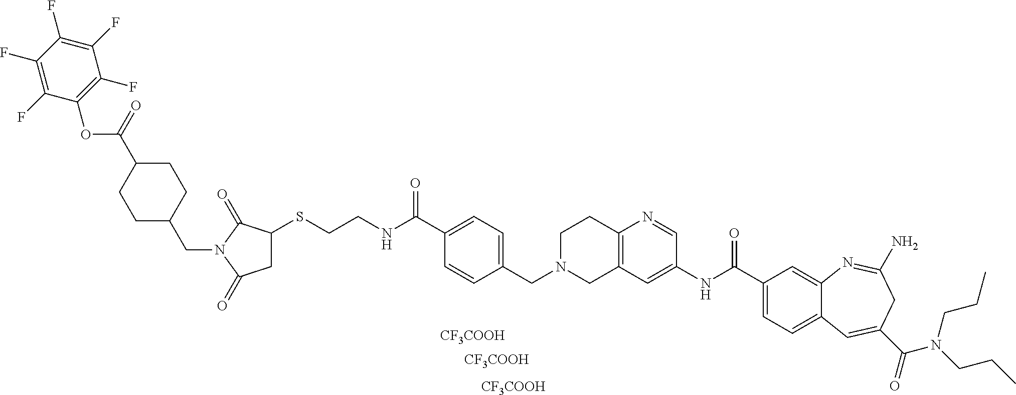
C12=C(N=CC(NC(=O)C3=CC=C4C(=C3)N=C(N)CC(C(N(CCC)CCC)=O)=C4)=C1)CCN(CC1=CC=C(C(=O)NCCSC3CC(=O)N(CC4CCC(C(OC5=C(F)C(F)=C(F)C(F)=C5F)=O)CC4)C3=O)C=C1)C2.[CF3COOH].[CF3COOH].[CF3COOH]
